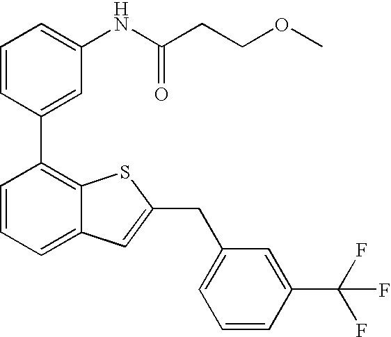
C1=CC(C2=C3C(=CC=C2)C=C(CC2=CC=CC(C(F)(F)F)=C2)S3)=CC(NC(CCOC)=O)=C1
